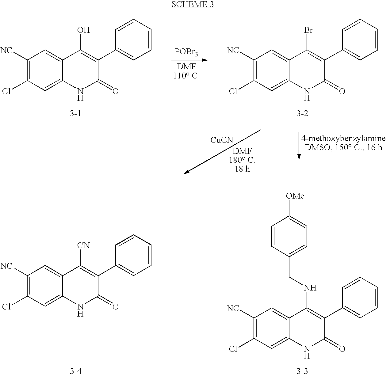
C1=CC=CC(C2=C(O)C3=CC([NC])=C(Cl)C=C3NC2=O)=C1.C1=CC=CC(C2=C(Br)C3=CC([NC])=C(Cl)C=C3NC2=O)=C1.[POBr3].[CuCN].C1=CC=CC(C2=C([CN])C3=CC([NC])=C(Cl)C=C3NC2=O)=C1.C1=CC=CC(C2=C(NCC3=CC=C([OMe])C=C3)C3=CC([NC])=C(Cl)C=C3NC2=O)=C1
